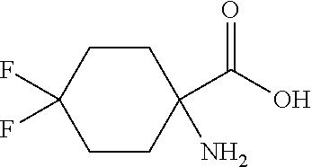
C1CC(F)(F)CCC1(C(O)=O)N
